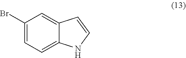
C1(Br)=CC=C2C(=C1)C=CN2
